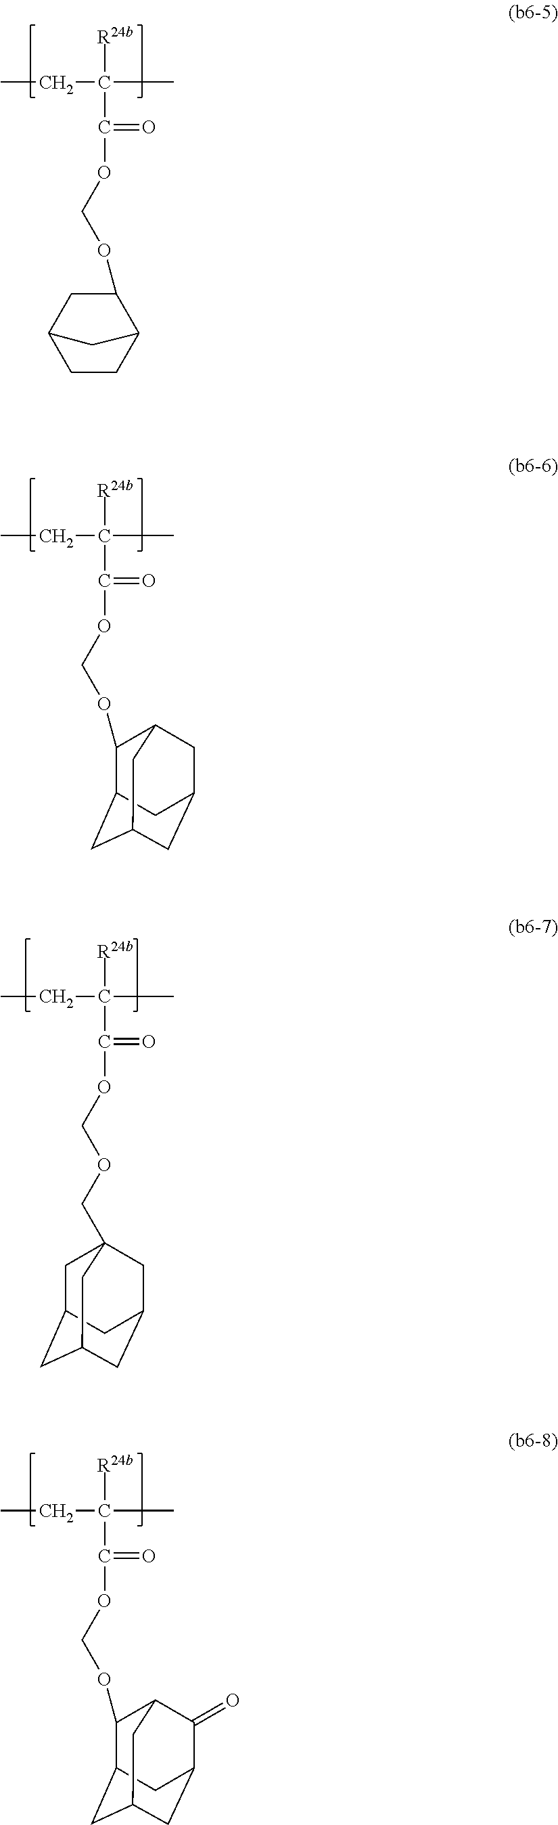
CCC(C)([R24b])C(OCOC1CC2CCC1C2)=O.CCC(C)([R24b])C(OCOC1C2CC3CC(CC1C3)C2)=O.CCC(C)([R24b])C(OCOCC12CC3CC(CC(C1)C3)C2)=O.CCC(C)([R24b])C(OCOC1C2CC3CC(C(=O)C1C3)C2)=O
